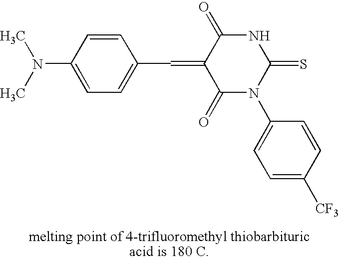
C1(N(C)C)=CC=C(C=C2C(=O)N(C3=CC=C([CF3])C=C3)C(=S)NC2=O)C=C1
